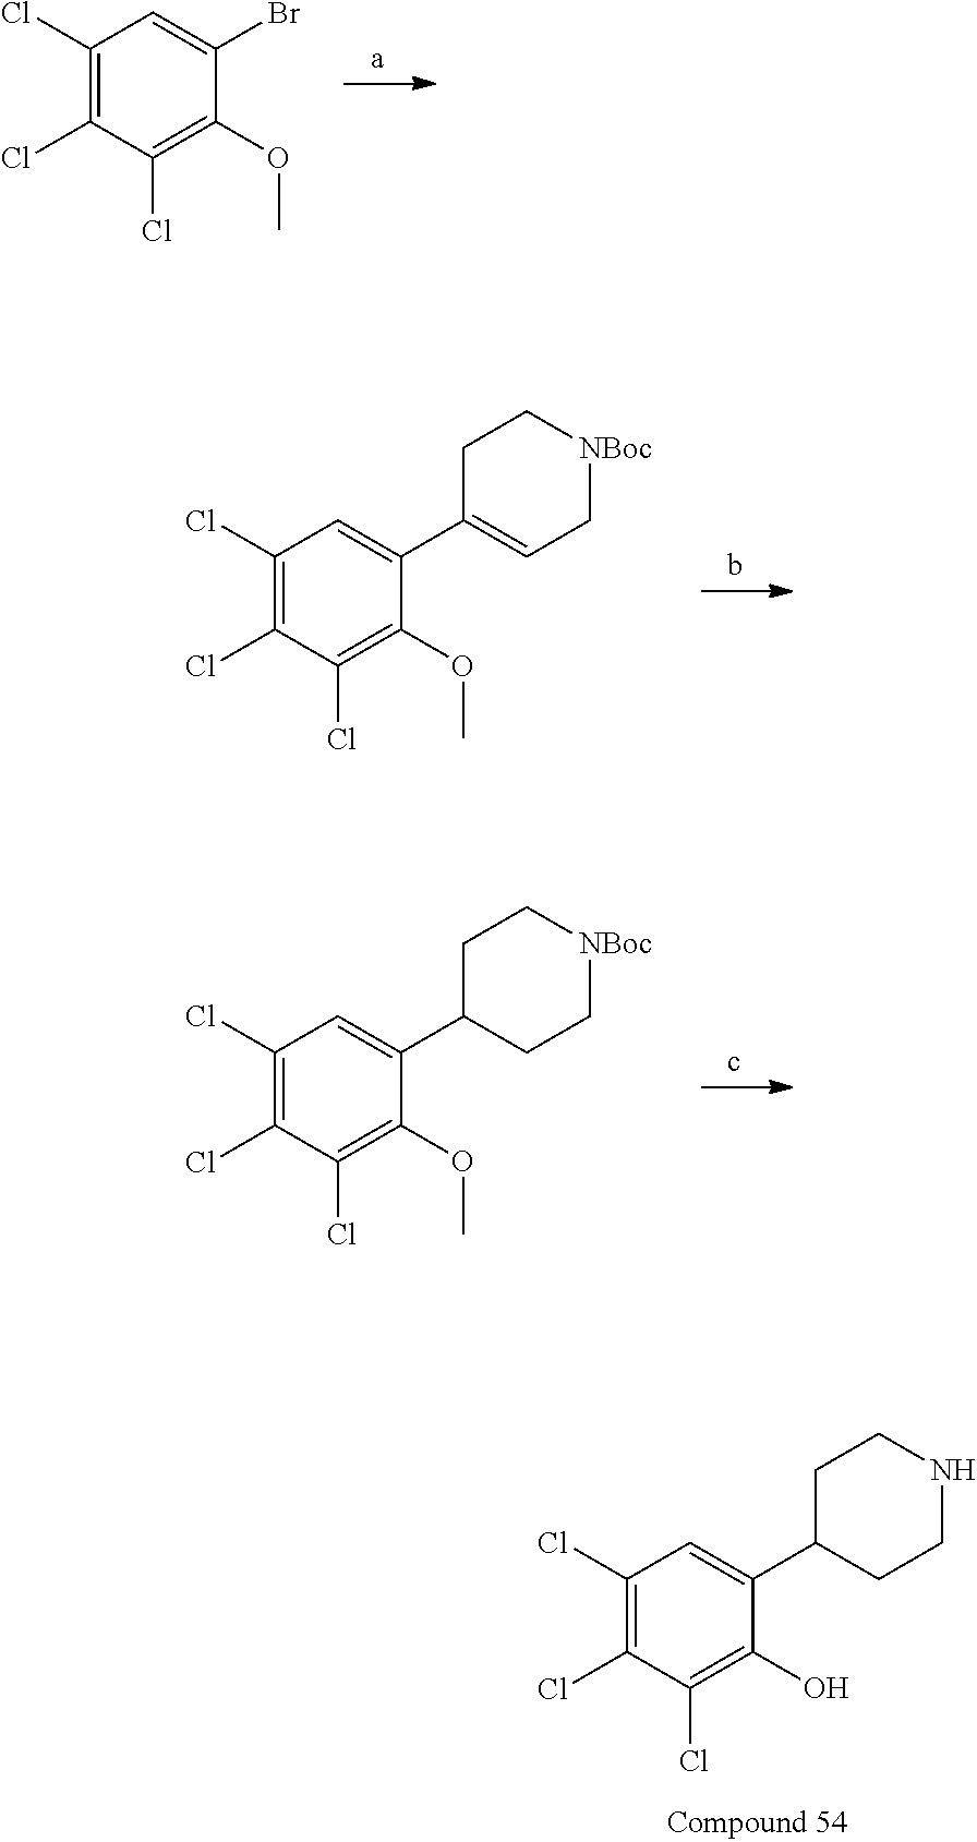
C1(Cl)=C(Cl)C(Cl)=C(OC)C(Br)=C1.C1(Cl)=C(Cl)C(Cl)=C(OC)C(C2=CC[NBoc]CC2)=C1.C1(Cl)=C(Cl)C(Cl)=C(OC)C(C2CC[NBoc]CC2)=C1.C1(Cl)=C(Cl)C(Cl)=C(O)C(C2CCNCC2)=C1
